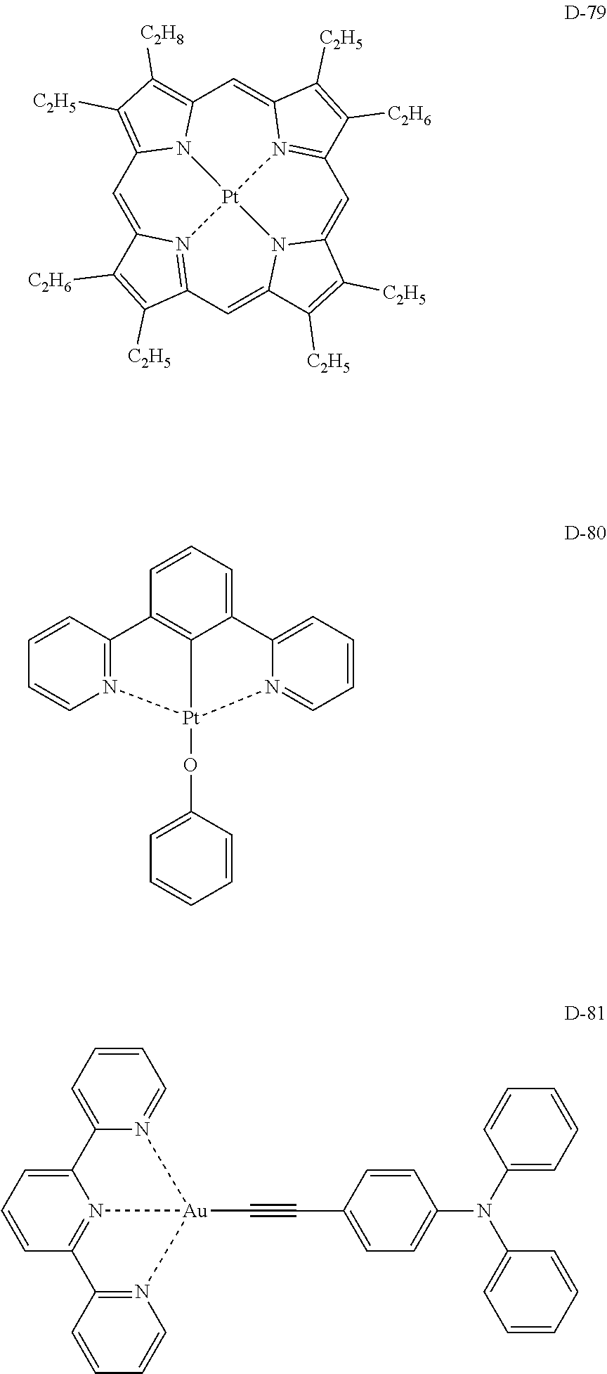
C1=C2N3=C(C=C4N5C(=CC6=N7C(=CC8=C([C2H8])C([C2H5])=C1N8[Pt]753)C([C2H5])=C6[C2H6])C([C2H5])=C4[C2H5])C([C2H5])=C2[C2H6].C1=CC=C2C3=C1C1=N([Pt]3(OC3=CC=CC=C3)N3=CC=CC=C23)C=CC=C1.C12=CC=CC=N1[Au]1(C#CC3=CC=C(N(C4=CC=CC=C4)C4=CC=CC=C4)C=C3)N3=C(C=CC=C23)C2=N1C=CC=C2
